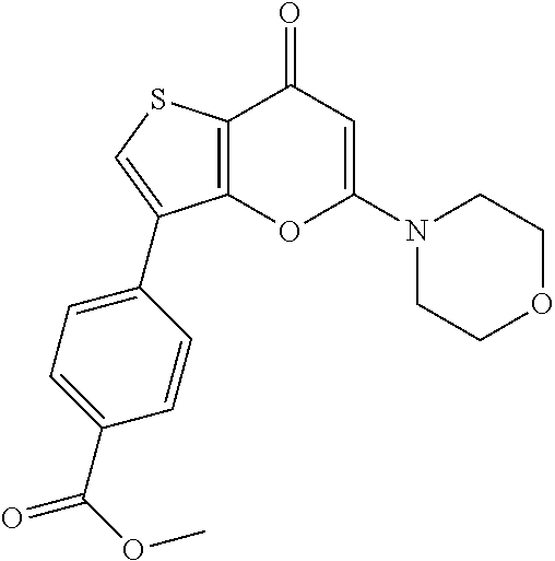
C12=C(SC=C1C1=CC=C(C(=O)OC)C=C1)C(=O)C=C(N1CCOCC1)O2
